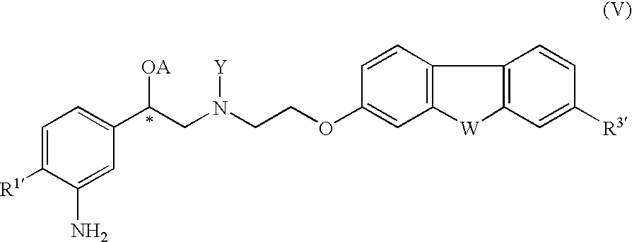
C1(OCCN([Y])CC(C2=CC=C([R1])C(N)=C2)[OA])=CC2=C(C=C1)C1=C(C=C([R3])C=C1)[W]2
